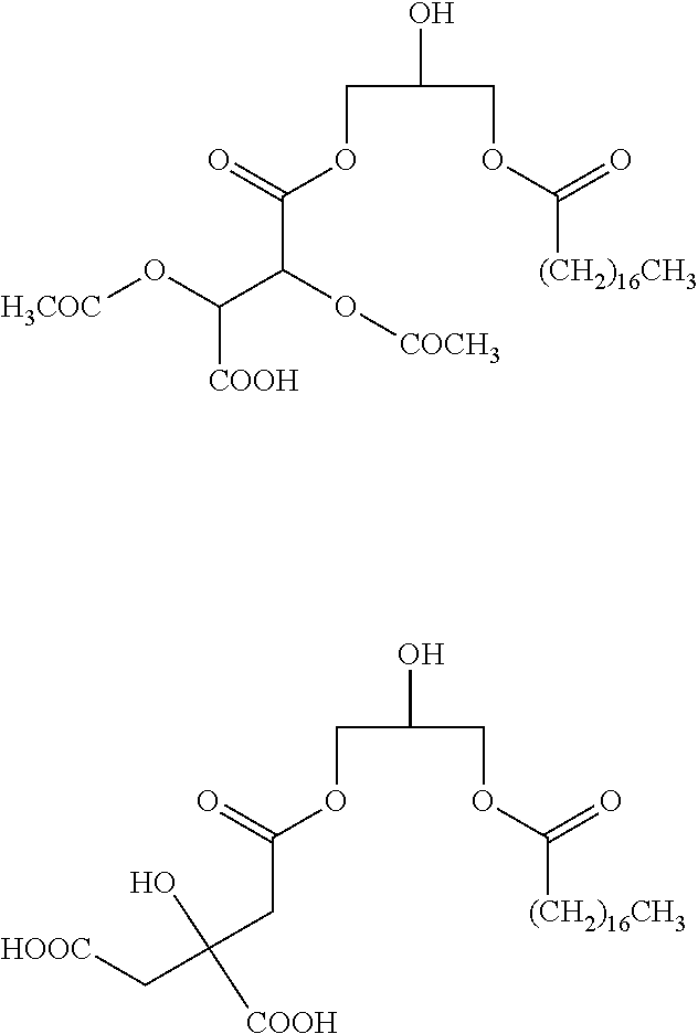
C(C(O)COC([(CH2)16CH3])=O)OC(C(O[COCH3])C([COOH])O[H3COC])=O.C(C(O)COC([(CH2)16CH3])=O)OC(CC(O)([COOH])C[HOOC])=O
